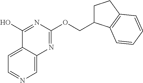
C1=C2C(=CN=C1)N=C(OCC1CCC3=C1C=CC=C3)N=C2O
